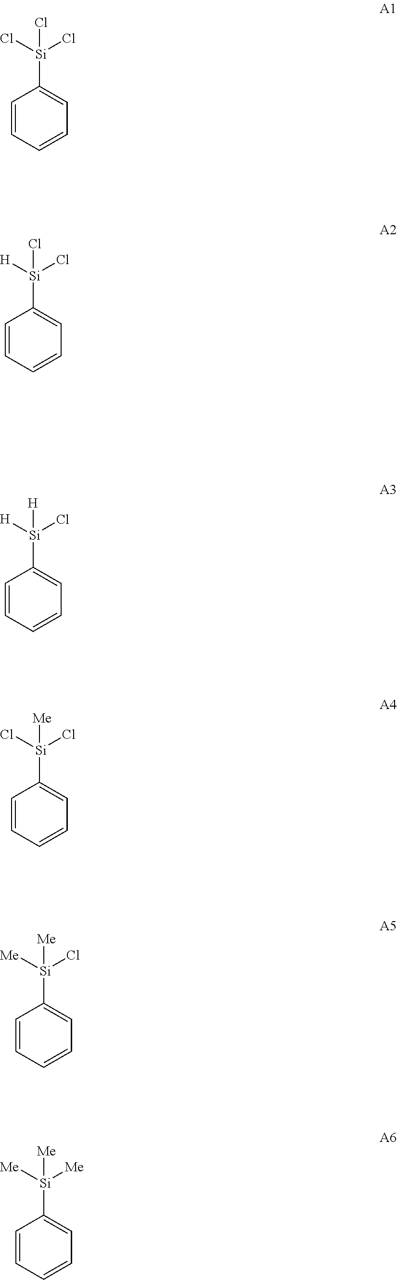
C1=CC=CC=C1[Si](Cl)(Cl)Cl.C1=CC=CC=C1[Si]([H])(Cl)Cl.C1=CC=CC=C1[Si]([H])(Cl)[H].C1=CC=CC=C1[Si](Cl)(Cl)[Me].C1=CC=CC=C1[Si]([Me])(Cl)[Me].C1=CC=CC=C1[Si]([Me])([Me])[Me]
